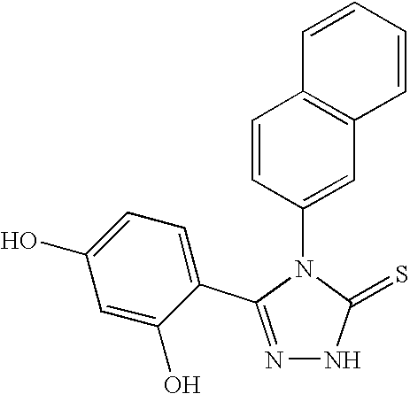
N1=C(C2=CC=C(O)C=C2O)N(C2=CC3=C(C=C2)C=CC=C3)C(=S)N1
